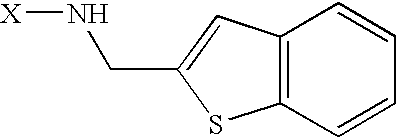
C12=C(C=C(CN[X])S1)C=CC=C2
